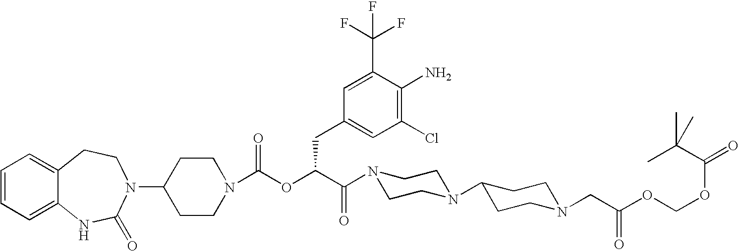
C12=CC=CC=C1NC(=O)N(C1CCN(C(OC(C(=O)N3CCN(C4CCN(CC(OCOC(=O)C(C)(C)C)=O)CC4)CC3)CC3=CC(Cl)=C(N)C(C(F)(F)F)=C3)=O)CC1)CC2
